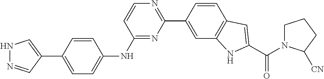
C1=CC(C2=NC=CC(NC3=CC=C(C4=CNN=C4)C=C3)=N2)=CC2=C1C=C(C(=O)N1CCCC1[CN])N2
